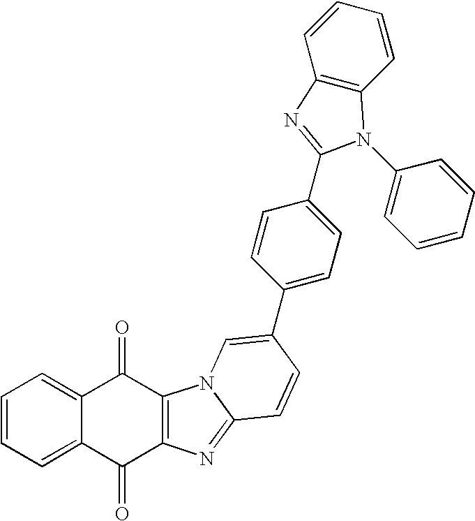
C1=CC=C2C(=C1)C(=O)C1=C(C2=O)N=C2N1C=C(C1=CC=C(C3=NC4=C(N3C3=CC=CC=C3)C=CC=C4)C=C1)C=C2
